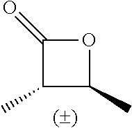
CC1C(C)C(=O)O1
